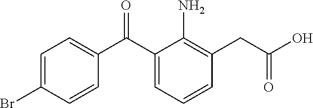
C1(C(C2=CC=CC(CC(O)=O)=C2N)=O)=CC=C(Br)C=C1
